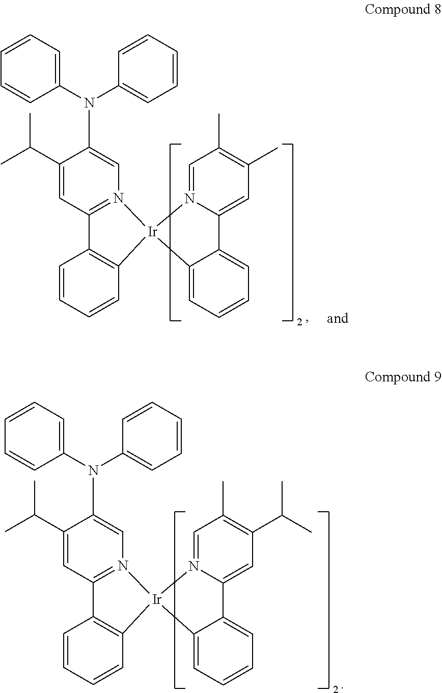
C1(C(C)C)=CC2=N(C=C1N(C1=CC=CC=C1)C1=CC=CC=C1)[Ir]1(C3=C2C=CC=C3)N2=CC(C)=C(C(C)C)C=C2C2=CC=CC=C21.C1(C(C)C)=CC2=N(C=C1N(C1=CC=CC=C1)C1=CC=CC=C1)[Ir]1(C3=C2C=CC=C3)N2=CC(C)=C(C)C=C2C2=CC=CC=C21
